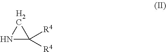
N1C([R4])([R4])C1
